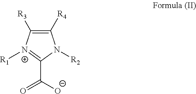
C1([R4])=C([R3])[N+]([R1])=C(C(=O)[O-])N1[R2]
